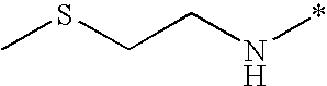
C(N*)CSC
